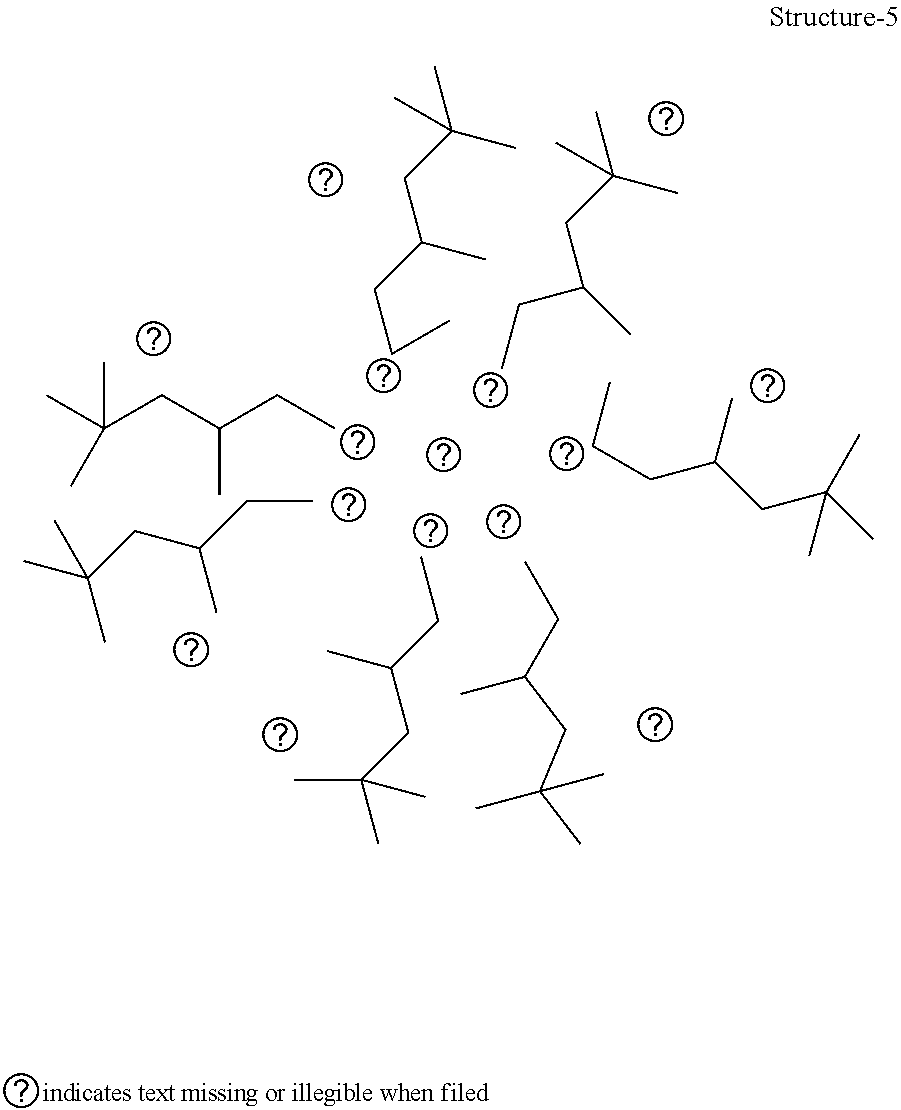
C(CC)C(CC(C)(C)C)C.CCC(CC(C)(C)C)C.CCCC(CC(C)(C)C)C.CCC(C)CC(C)(C)C.CCC(CC(C)(C)C)C.CCC(CC(C)(C)C)C.CCC(CC(C)(C)C)C
